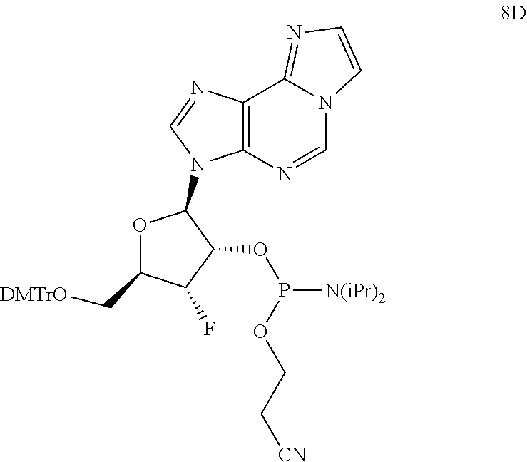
O1C(C[DMTrO])C(F)C(OP(OCC[CN])[N(iPr)2])C1N1C2=C(C3=NC=CN3C=N2)N=C1
